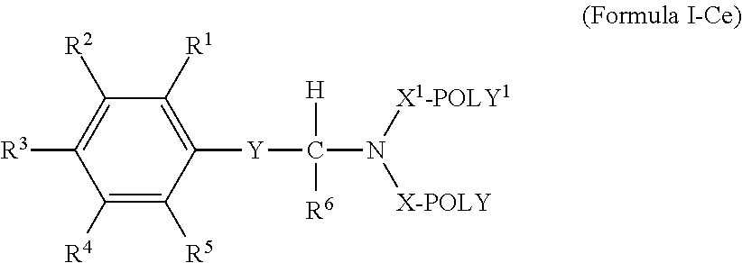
C1([R4])=C([R5])C([Y]C(N([X1-POLY1])[X-POLY])([H])[R6])=C([R1])C([R2])=C1[R3]
